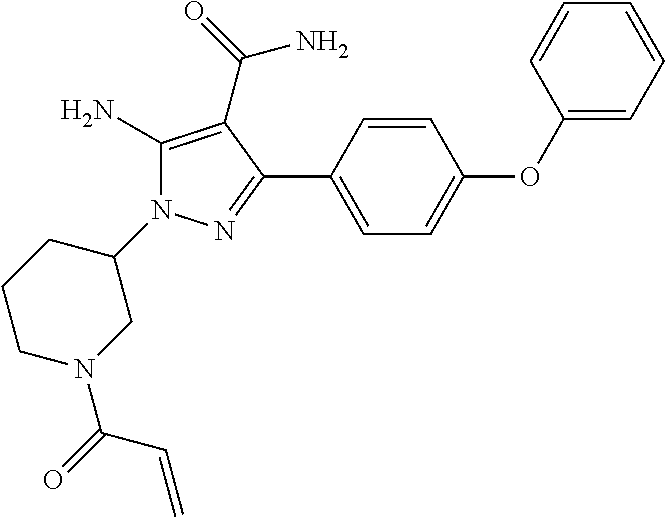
C1(N)=C(C(=O)N)C(C2=CC=C(OC3=CC=CC=C3)C=C2)=NN1C1CN(C(=O)C=C)CCC1
